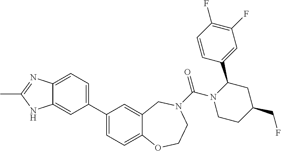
C1(C2=CC=C3C(=C2)NC(C)=N3)=CC=C2C(=C1)CN(C(N1CCC(CF)CC1C1=CC(F)=C(F)C=C1)=O)CCO2
